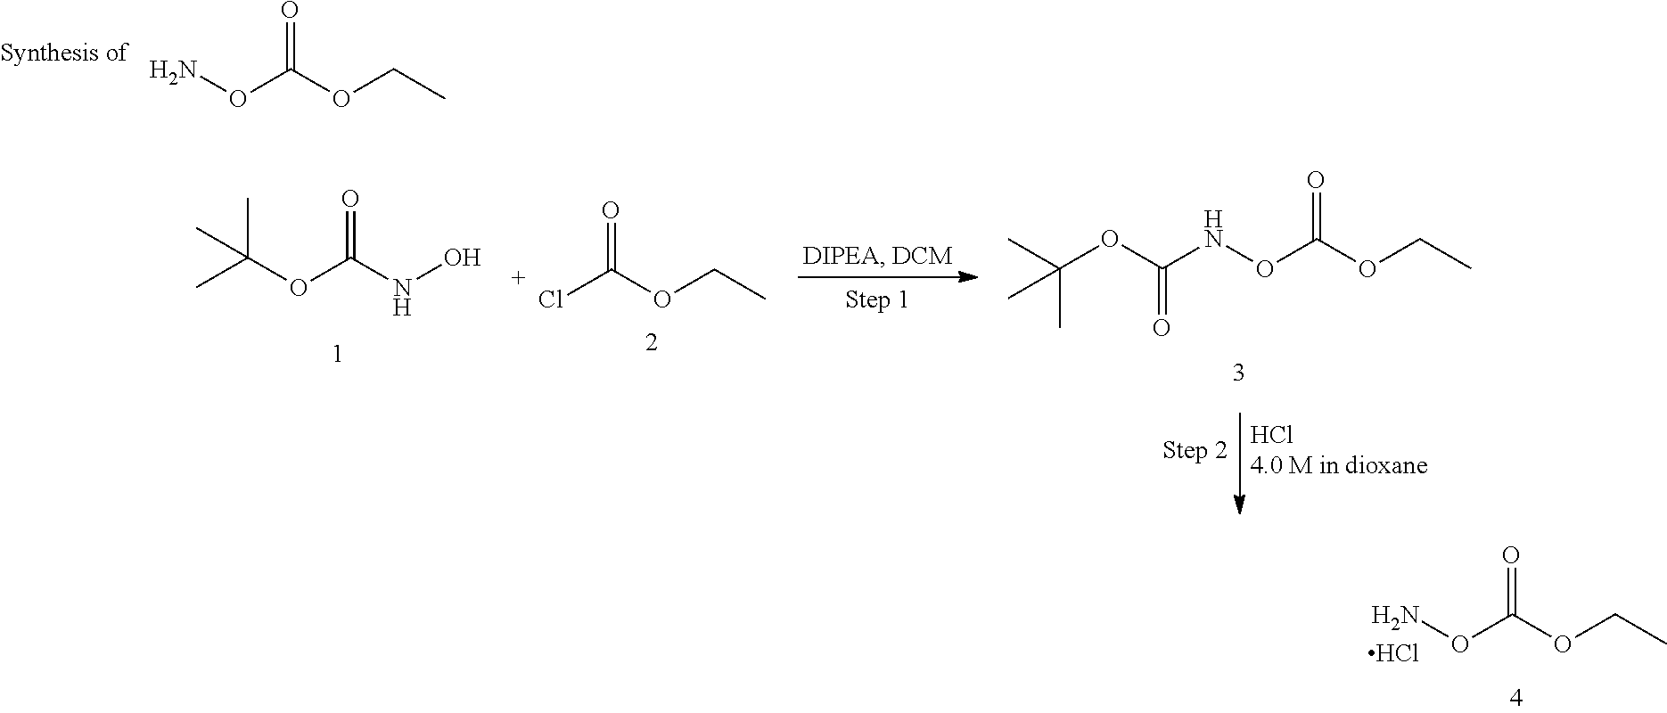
NOC(OCC)=O.C(OC(NO)=O)(C)(C)C.C(OC(NOC(OCC)=O)=O)(C)(C)C.ClC(OCC)=O.NOC(OCC)=O.Cl
